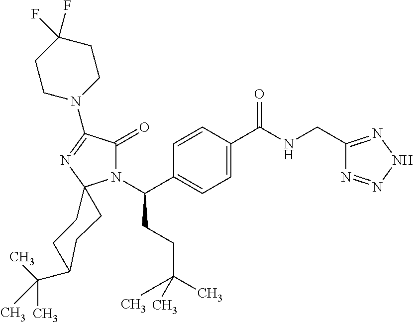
C1=C(C(=O)NCC2=NNN=N2)C=CC(C(N2C(=O)C(N3CCC(F)(F)CC3)=NC23CCC(C(C)(C)C)CC3)CCC(C)(C)C)=C1
